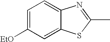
C1(C)=NC2=CC=C([EtO])C=C2S1
